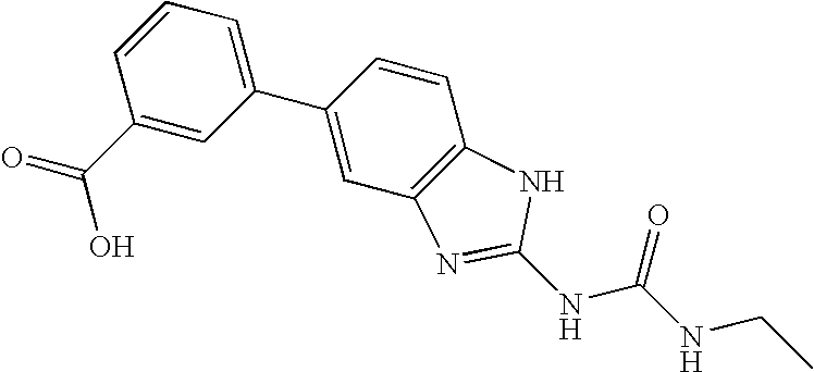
C1=CC=C(C2=CC3=C(C=C2)NC(NC(NCC)=O)=N3)C=C1C(O)=O
